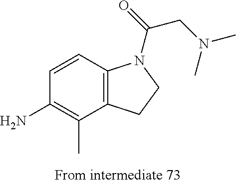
C1=CC2=C(C(C)=C1N)CCN2C(=O)CN(C)C
